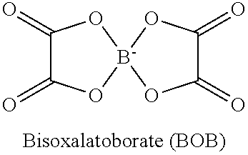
C1(=O)C(=O)O[B-]2(O1)OC(=O)C(=O)O2
